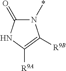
N1(*)C(=O)NC([R9A])=C1[R9B]
